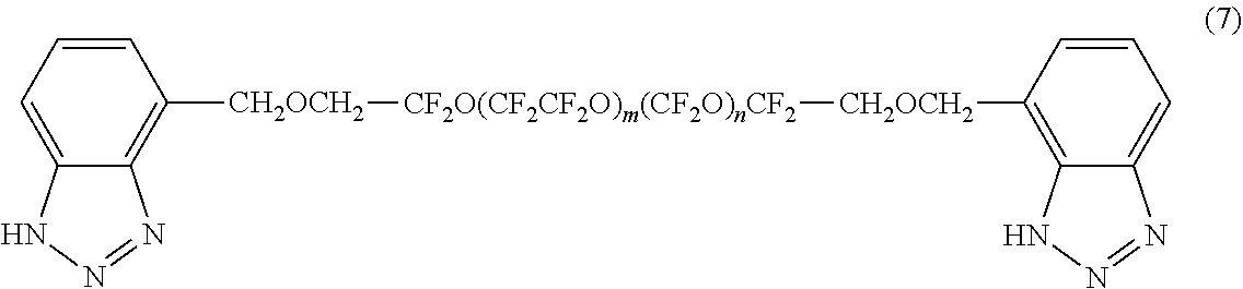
C1=CC=C2C(=C1[CH2OCH2][CF2O(CF2CF2O)m(CF2O)nCF2][CH2OCH2]C1=C3C(=CC=C1)N=NN3)N=NN2
